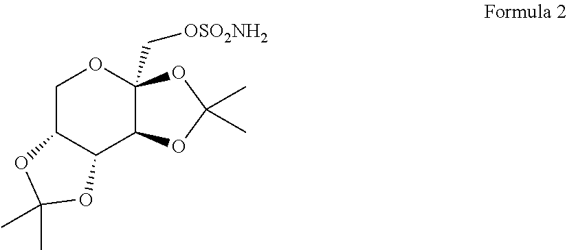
C1C2C(C3C(C[OSO2NH2])(O1)OC(C)(C)O3)OC(C)(C)O2
